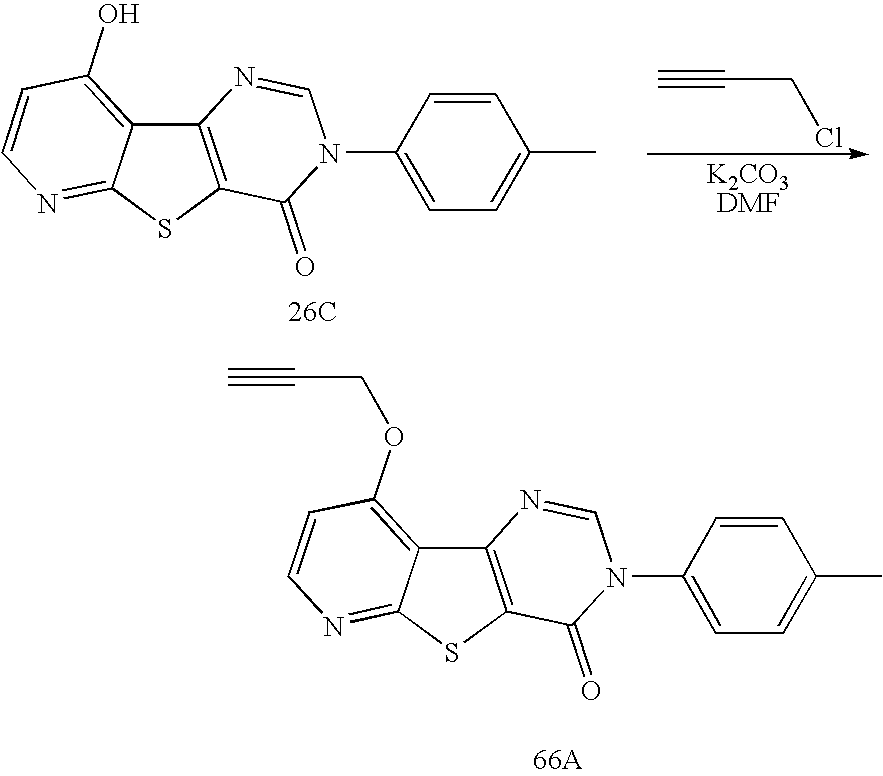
C12=C(SC3=NC=CC(O)=C13)C(=O)N(C1=CC=C(C)C=C1)C=N2.[26C].C#CCCl.C12=C(SC3=NC=CC(OCC#C)=C13)C(=O)N(C1=CC=C(C)C=C1)C=N2.[66A]
